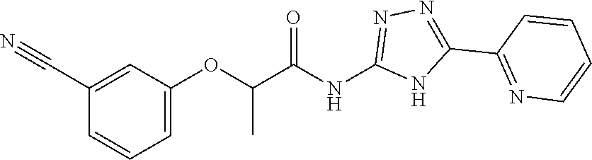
C(C(NC1=NN=C(C2=NC=CC=C2)N1)=O)(C)OC1=CC=CC(C#N)=C1
